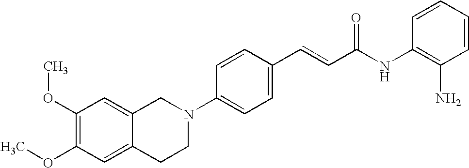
N1(C2=CC=C(C=CC(NC3=C(N)C=CC=C3)=O)C=C2)CC2=CC(OC)=C(OC)C=C2CC1
